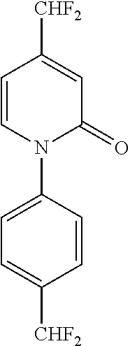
C1=CC([CHF2])=CC(=O)N1C1=CC=C([CHF2])C=C1
